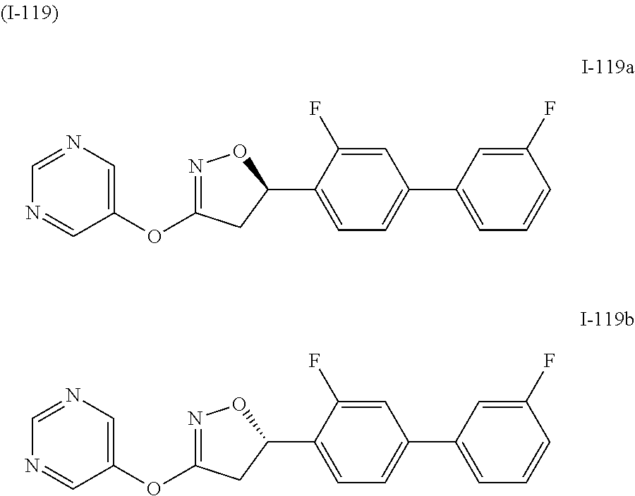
N1=CC(OC2=NOC(C3=CC=C(C4=CC=CC(F)=C4)C=C3F)C2)=CN=C1.N1=CC(OC2=NOC(C3=CC=C(C4=CC=CC(F)=C4)C=C3F)C2)=CN=C1
